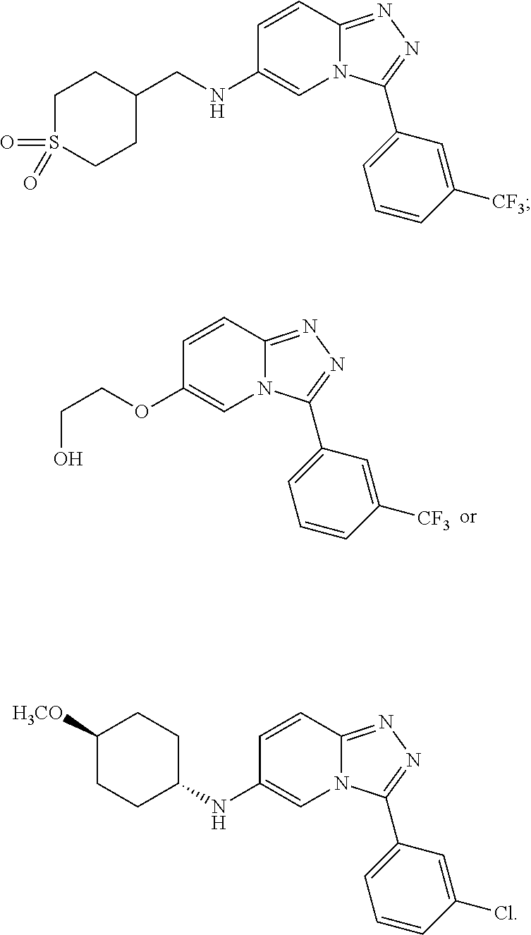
C1=CC2=NN=C(C3=CC=CC([CF3])=C3)N2C=C1OCCO.C1=CC2=NN=C(C3=CC=CC([CF3])=C3)N2C=C1NCC1CCS(=O)(=O)CC1.C1=CC2=NN=C(C3=CC=CC(Cl)=C3)N2C=C1NC1CCC([H3CO])CC1
